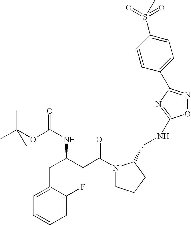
CC(OC(NC(CC1=CC=CC=C1F)CC(N1CCCC1CNC1=NC(C2=CC=C(S(=O)(=O)C)C=C2)=NO1)=O)=O)(C)C
